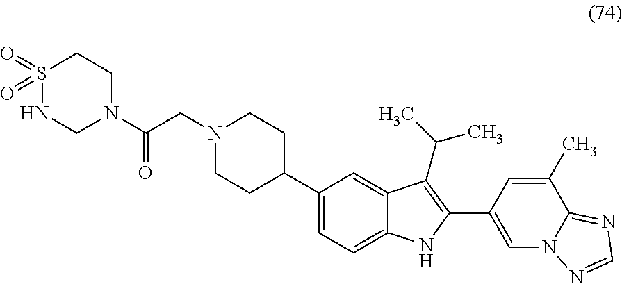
S1(=O)(=O)NCN(C(CN2CCC(C3=CC=C4C(=C3)C(C(C)C)=C(C3=CN5C(=NC=N5)C(C)=C3)N4)CC2)=O)CC1
